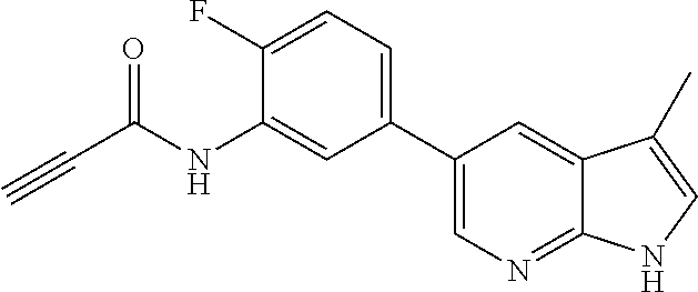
C#CC(NC1=CC(C2=CN=C3C(=C2)C(C)=CN3)=CC=C1F)=O
